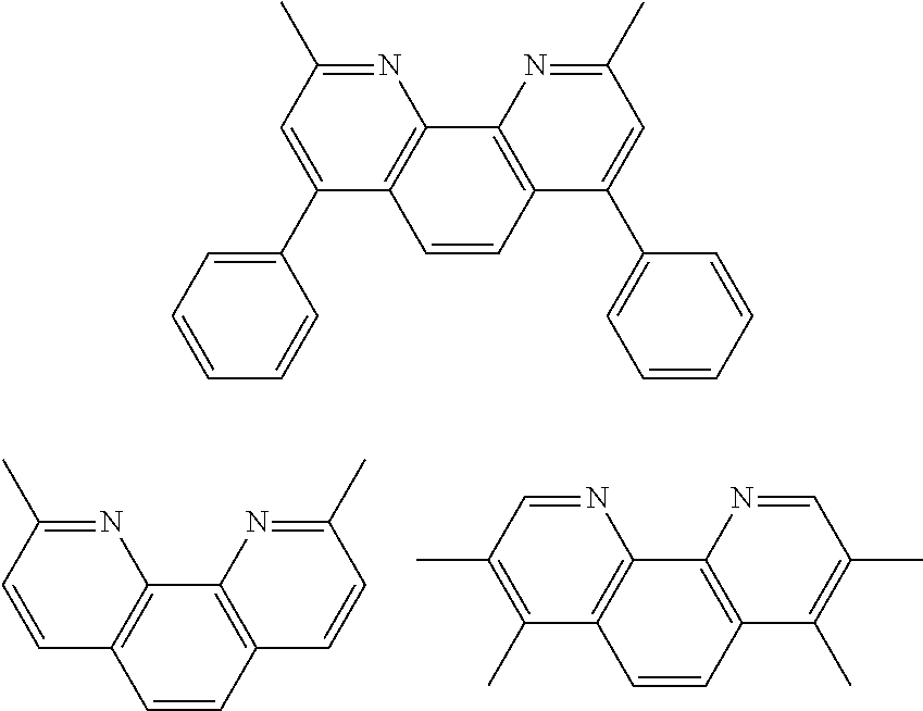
C1=CC2=C(C3=C1C=CC(C)=N3)N=C(C)C=C2.N1=CC(C)=C(C)C2=C1C1=C(C=C2)C(C)=C(C)C=N1.N1=C(C)C=C(C2=CC=CC=C2)C2=C1C1=C(C=C2)C(C2=CC=CC=C2)=CC(C)=N1
